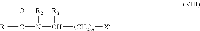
[R1]C(N([R2])C([R3])[(CH2)n][X-])=O
